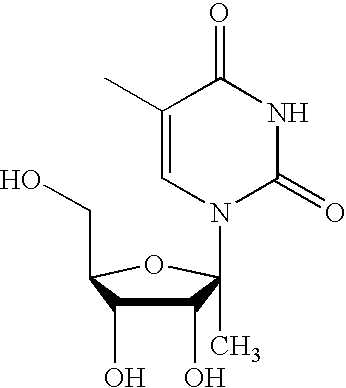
N1(C2(C)C(O)C(O)C(CO)O2)C(=O)NC(=O)C(C)=C1
